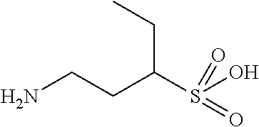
C(CC(S(=O)(=O)O)CC)N
